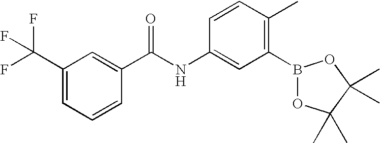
C1(C(F)(F)F)=CC=CC(C(NC2=CC(B3OC(C)(C)C(C)(C)O3)=C(C)C=C2)=O)=C1
